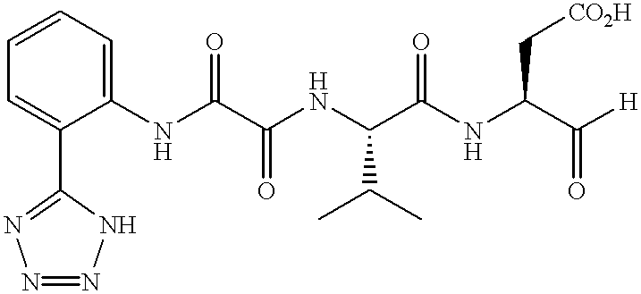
C1(C2=NN=NN2)=CC=CC=C1NC(C(NC(C(NC(C([H])=O)C[CO2H])=O)C(C)C)=O)=O
